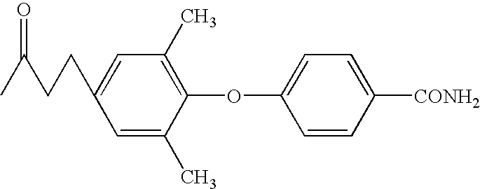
C1=C(CCC(C)=O)C=C(C)C(OC2=CC=C([CONH2])C=C2)=C1C
